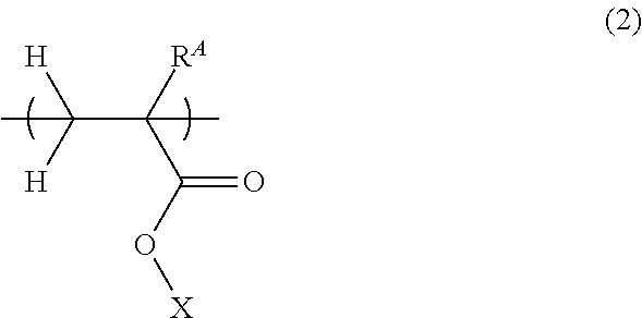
CC([H])([H])C([RA])(C(O[X])=O)C
